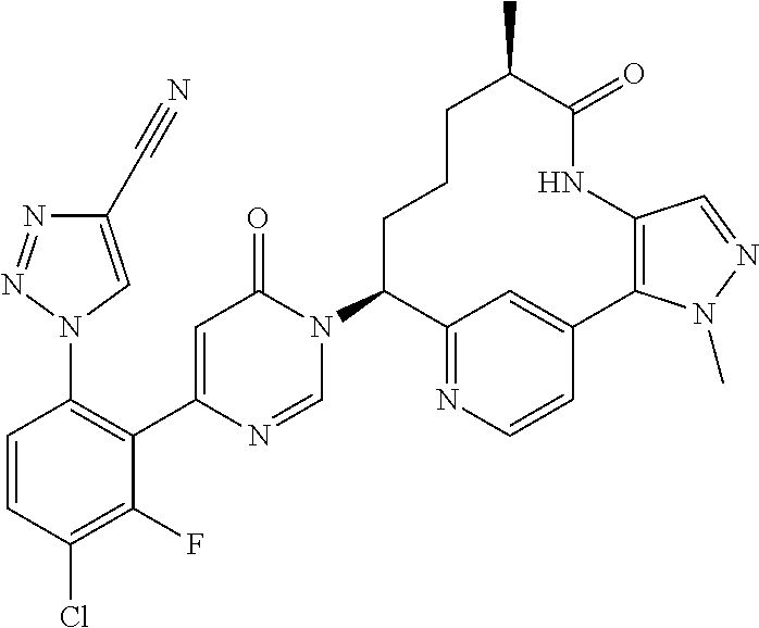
C1(N2C=NC(C3=C(N4C=C(C#N)N=N4)C=CC(Cl)=C3F)=CC2=O)C2=NC=CC(=C2)C2=C(NC(=O)C(C)CCC1)C=NN2C
